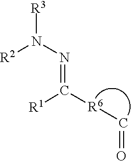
C(=O)[R6]C(=NN([R3])[R2])[R1]
